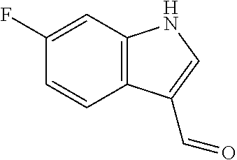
C12=C(C=C(F)C=C1)NC=C2C=O
